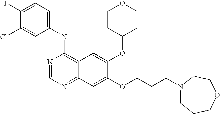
C1(NC2=C3C(=NC=N2)C=C(OCCCN2CCCOCC2)C(OC2CCOCC2)=C3)=CC=C(F)C(Cl)=C1
